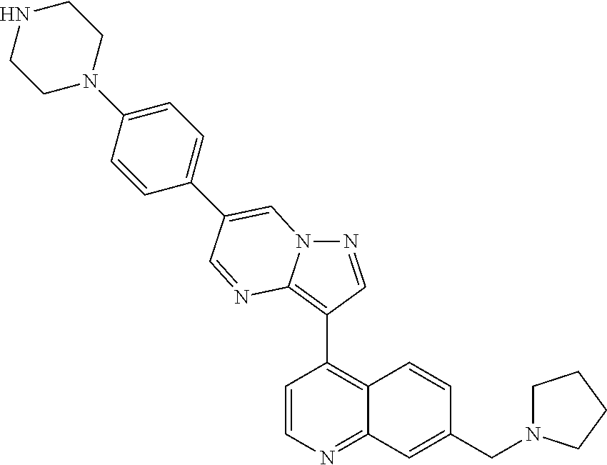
C1=CN=C2C(=C1C1=C3N(N=C1)C=C(C1=CC=C(N4CCNCC4)C=C1)C=N3)C=CC(CN1CCCC1)=C2
